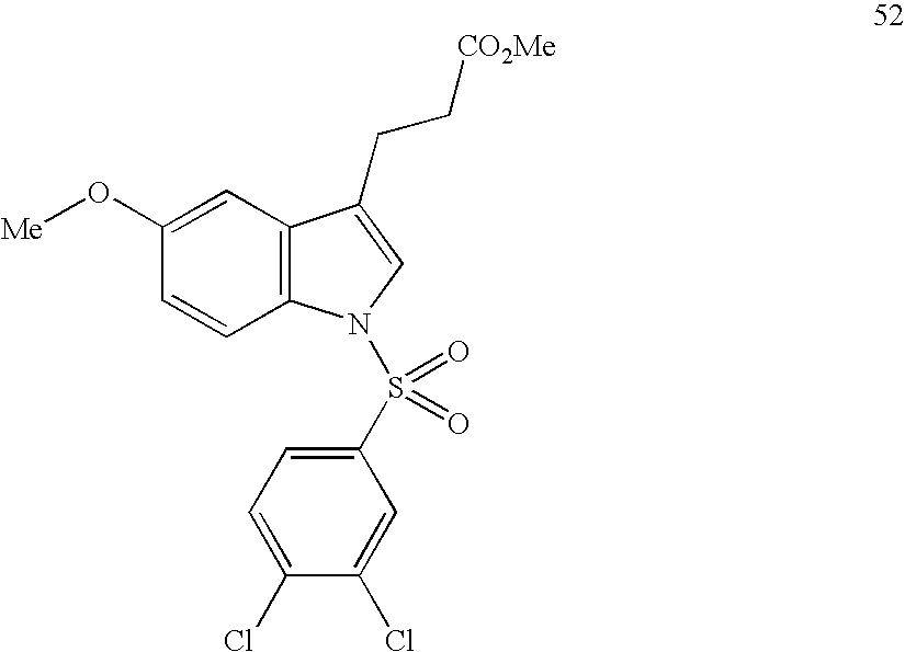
C1(O[Me])=CC2=C(C=C1)N(S(=O)(=O)C1=CC=C(Cl)C(Cl)=C1)C=C2CC[CO2Me]
